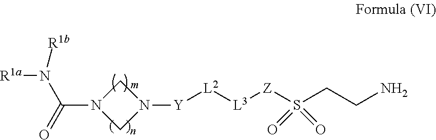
C(N1CN([Y][L2][L3][Z]S(CCN)(=O)=O)C1)(=O)N([R1a])[R1b]
